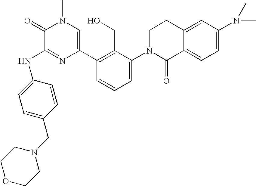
N(C1=NC(C2=C(CO)C(N3C(=O)C4=CC=C(N(C)C)C=C4CC3)=CC=C2)=CN(C)C1=O)C1=CC=C(CN2CCOCC2)C=C1
